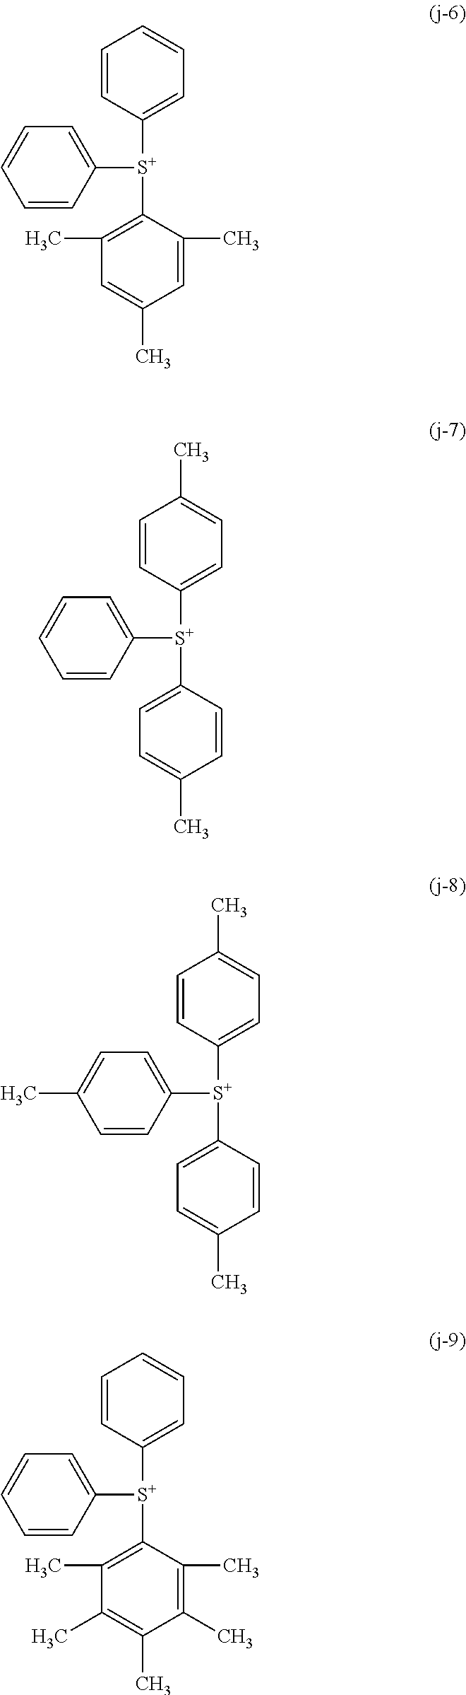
C1=CC([S+](C2=CC=CC=C2)C2=C(C)C=C(C)C=C2C)=CC=C1.C1=CC([S+](C2=CC=C(C)C=C2)C2=CC=C(C)C=C2)=CC=C1.C1=CC([S+](C2=CC=C(C)C=C2)C2=CC=C(C)C=C2)=CC=C1C.C1=CC([S+](C2=CC=CC=C2)C2=C(C)C(C)=C(C)C(C)=C2C)=CC=C1
